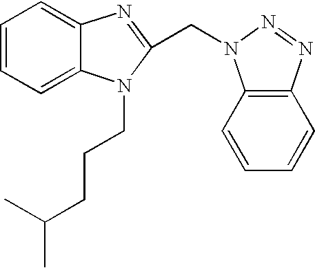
C1=CC=C2C(=C1)N=C(CN1C3=C(C=CC=C3)N=N1)N2CCCC(C)C
